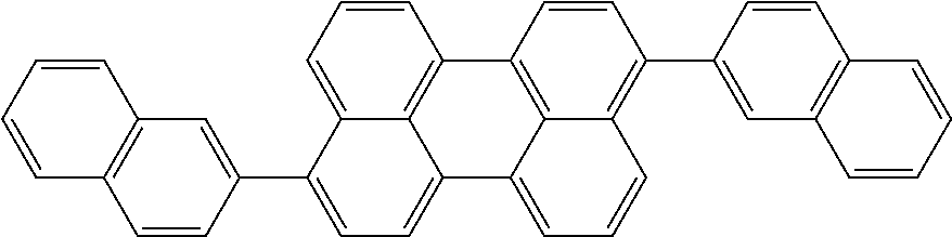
C12=C3C4=C5C(=CC=C(C6=CC7=C(C=C6)C=CC=C7)C5=CC=C4)C1=CC=CC2=C(C1=CC2=C(C=C1)C=CC=C2)C=C3
